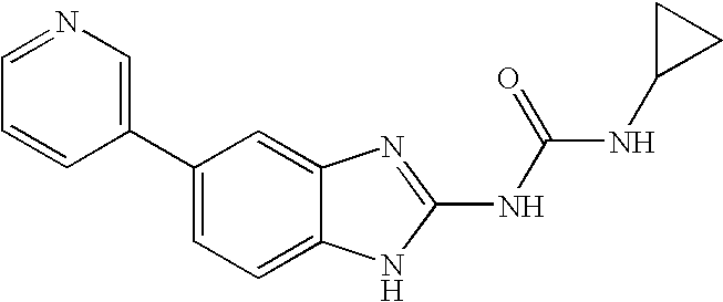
C1(C2=CN=CC=C2)=CC=C2C(=C1)N=C(NC(NC1CC1)=O)N2
